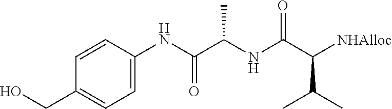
OCC1=CC=C(NC(=O)C(C)NC(C([NHAlloc])C(C)C)=O)C=C1
